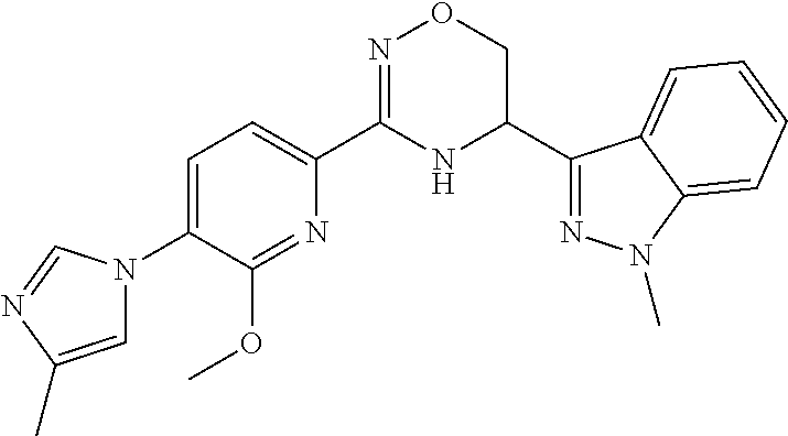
C1=C(N2C=C(C)N=C2)C(OC)=NC(C2=NOCC(C3=NN(C)C4=CC=CC=C34)N2)=C1
